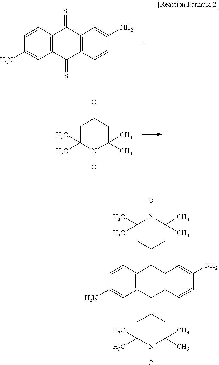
C12=C(C(=S)C3=C(C1=S)C=C(N)C=C3)C=C(N)C=C2.O=C1CC(C)(C)N(O)C(C)(C)C1.C12=C(C=C(N)C=C1)C(=C1CC(C)(C)N(O)C(C)(C)C1)C1=C(C=C(N)C=C1)C2=C1CC(C)(C)N(O)C(C)(C)C1
